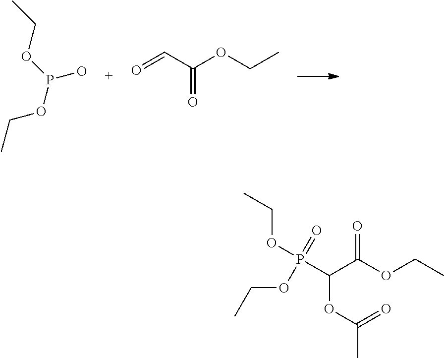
CCOP(OCC)O.O=CC(OCC)=O.O(C(=O)C)C(C(OCC)=O)P(OCC)(=O)OCC
